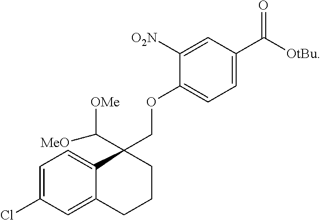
C1=C(Cl)C=C2C(=C1)C(COC1=CC=C(C([OtBu])=O)C=C1[O2N])(C([OMe])[MeO])CCC2
